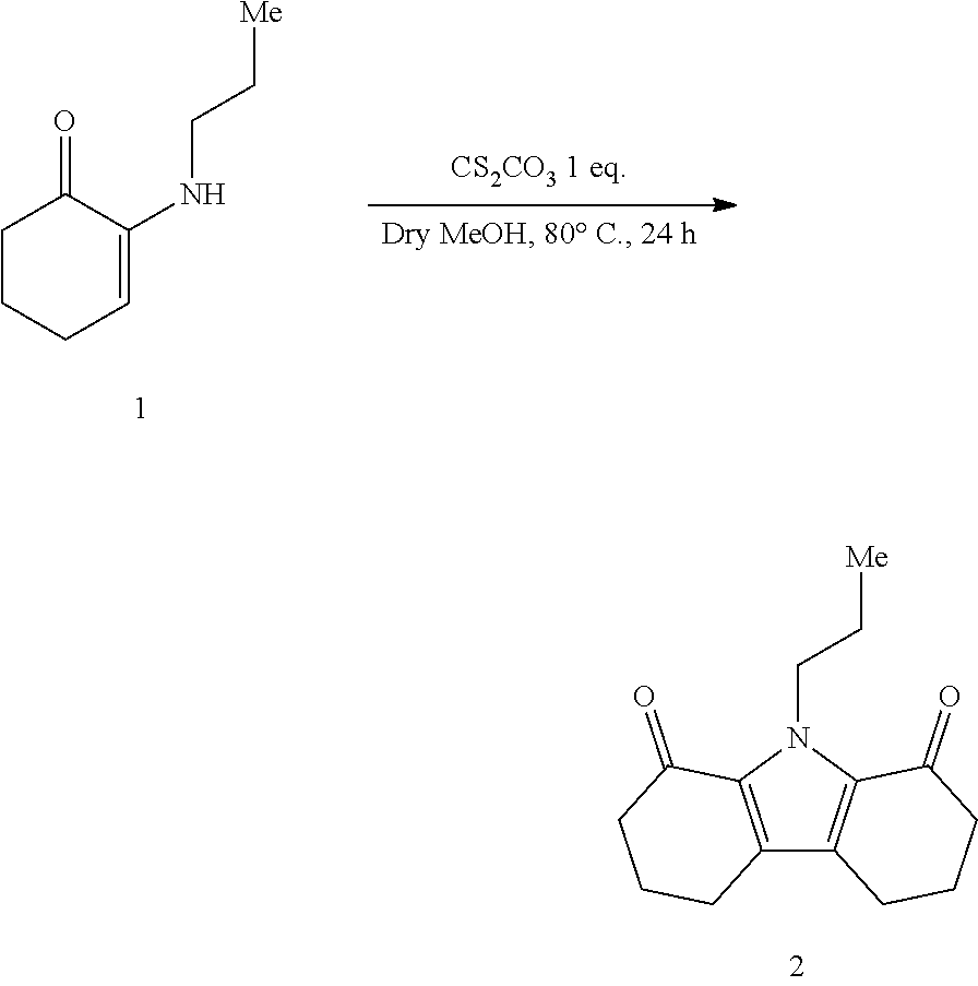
C1CCC=C(NCC[Me])C1=O.C12=C(N(CC[Me])C3=C1CCCC3=O)C(=O)CCC2
